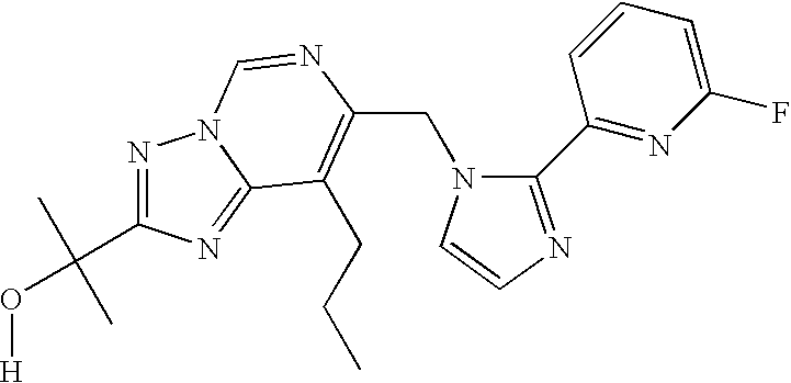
C(N1C(C2=NC(F)=CC=C2)=NC=C1)C1=C(CCC)C2=NC(C(O[H])(C)C)=NN2C=N1
